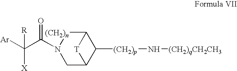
C1C2C([(CH2)p]N[(CH2)qCH2CH3])C([(CH2)n]N1C(C([Ar])([X])[R])=O)[T]2
